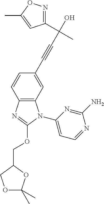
C12=C(C=C(C#CC(C3=NOC(C)=C3)(O)C)C=C1)N(C1=CC=NC(N)=N1)C(OCC1OC(C)(C)OC1)=N2
